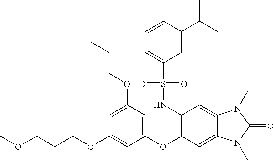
O(CCCOC1=CC(OC2=C(NS(C3=CC=CC(C(C)C)=C3)(=O)=O)C=C3C(=C2)N(C)C(=O)N3C)=CC(OCCC)=C1)C
